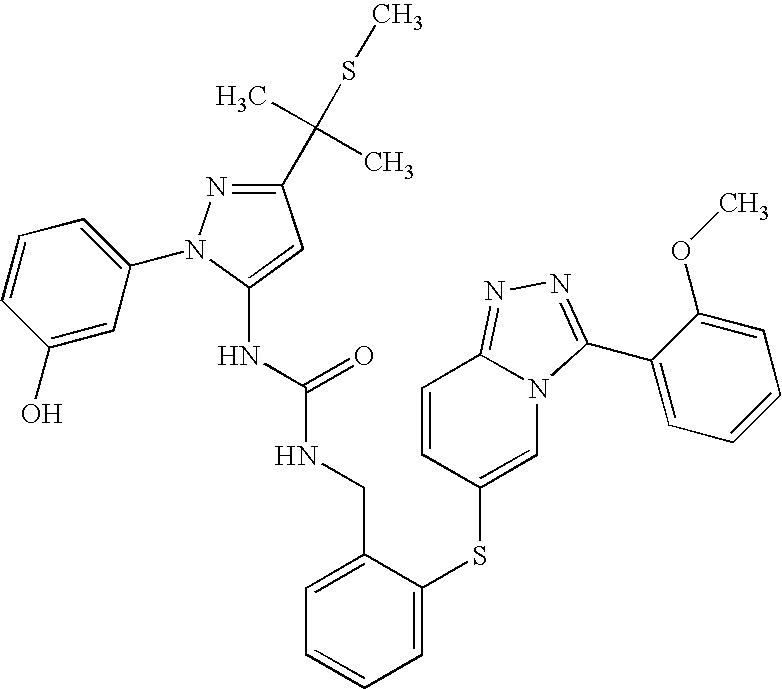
C1(C(C)(C)SC)=NN(C2=CC=CC(O)=C2)C(NC(NCC2=CC=CC=C2SC2=CN3C(=NN=C3C3=CC=CC=C3OC)C=C2)=O)=C1
